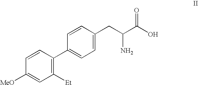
C1([MeO])=CC([Et])=C(C2=CC=C(CC(C(O)=O)N)C=C2)C=C1
